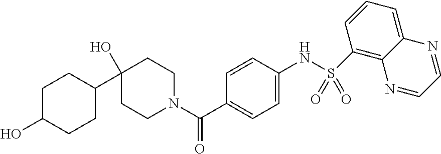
OC1CCC(C2(O)CCN(C(C3=CC=C(NS(=O)(=O)C4=C5C(=CC=C4)N=CC=N5)C=C3)=O)CC2)CC1
